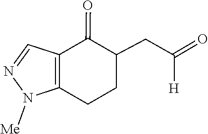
N1([Me])N=CC2=C1CCC(CC(=O)[H])C2=O
